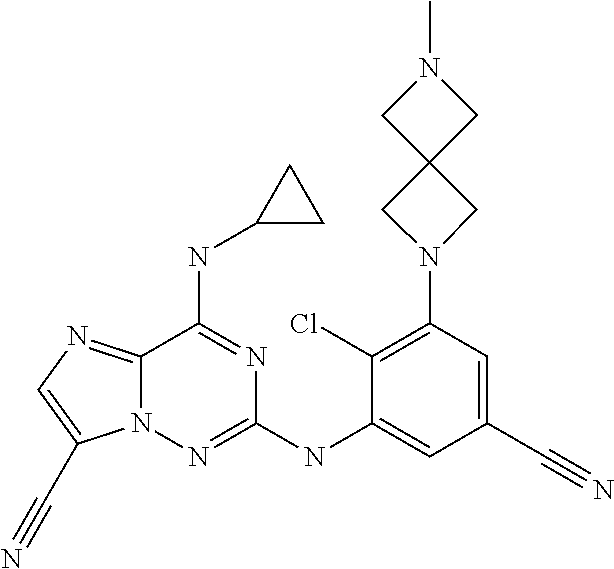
C1(Cl)=C(N2CC3(C2)CN(C)C3)C=C(C#N)C=C1NC1=NN2C(=NC=C2C#N)C(NC2CC2)=N1
